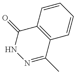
N1=C(C)C2=C(C(=O)N1)C=CC=C2
